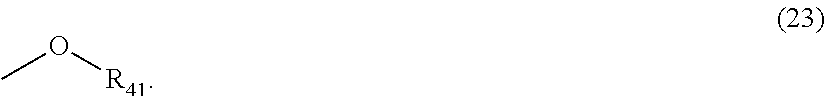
CO[R41]
